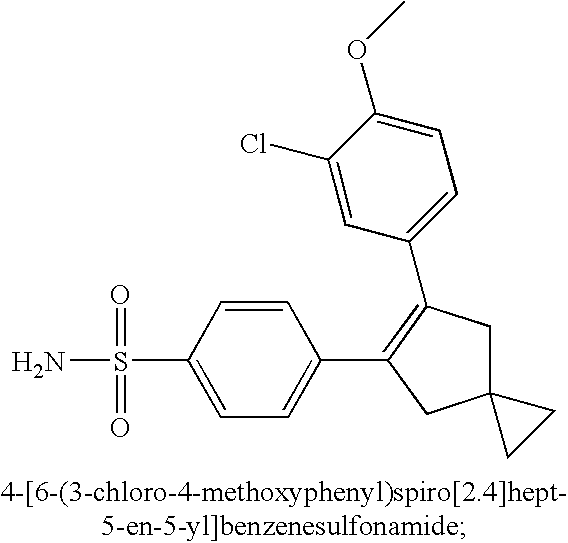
C1=CC(S(N)(=O)=O)=CC=C1C1=C(C2=CC=C(OC)C(Cl)=C2)CC2(C1)CC2
